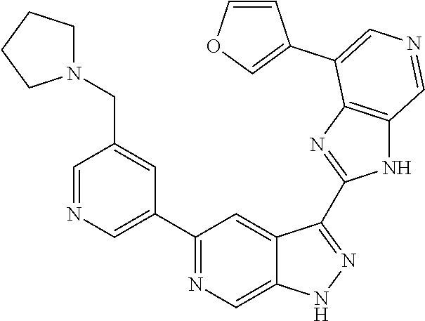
C1(C2=CN=CC(CN3CCCC3)=C2)=NC=C2C(=C1)C(C1=NC3=C(N1)C=NC=C3C1=COC=C1)=NN2
